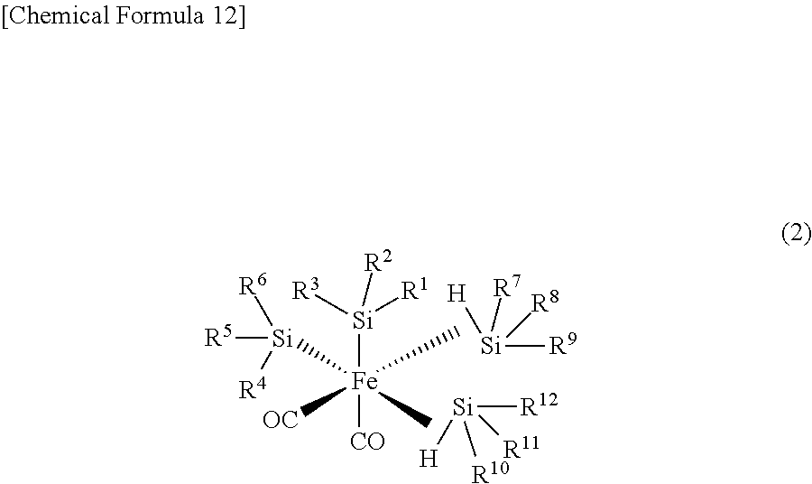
[Si]([Fe](C)([OC])(C)([CO])[Si]([R3])([R1])[R2])([R6])([R4])[R5].[Si]([R9])([H])([R7])[R8].[Si]([R12])([H])([R10])[R11]
